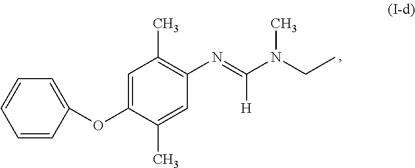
C1=CC(OC2=CC(C)=C(N=C(N(CC)C)[H])C=C2C)=CC=C1
